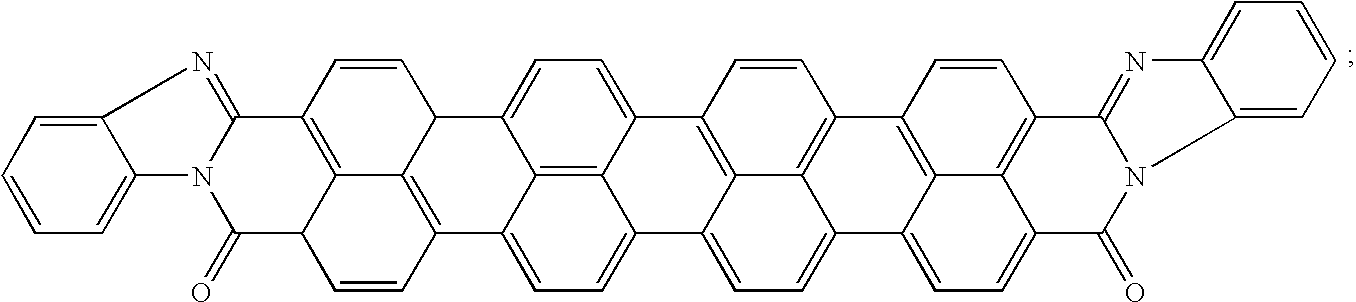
C1(=O)C2C3=C(C=CC4C3=C(C=C2)C2=CC=C3C5=C2C4=CC=C5C2=C4C3=CC=C3C4=C(C=C2)C2=C4C3=CC=C3C4=C(C=C2)C2=NC4=CC=CC=C4N2C3=O)C2=NC3=CC=CC=C3N12
